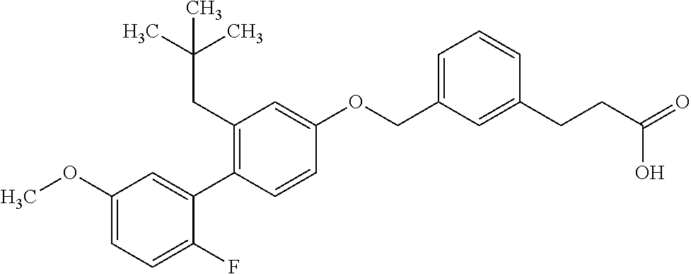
C1(OC)=CC=C(F)C(C2=C(CC(C)(C)C)C=C(OCC3=CC=CC(CCC(=O)O)=C3)C=C2)=C1
